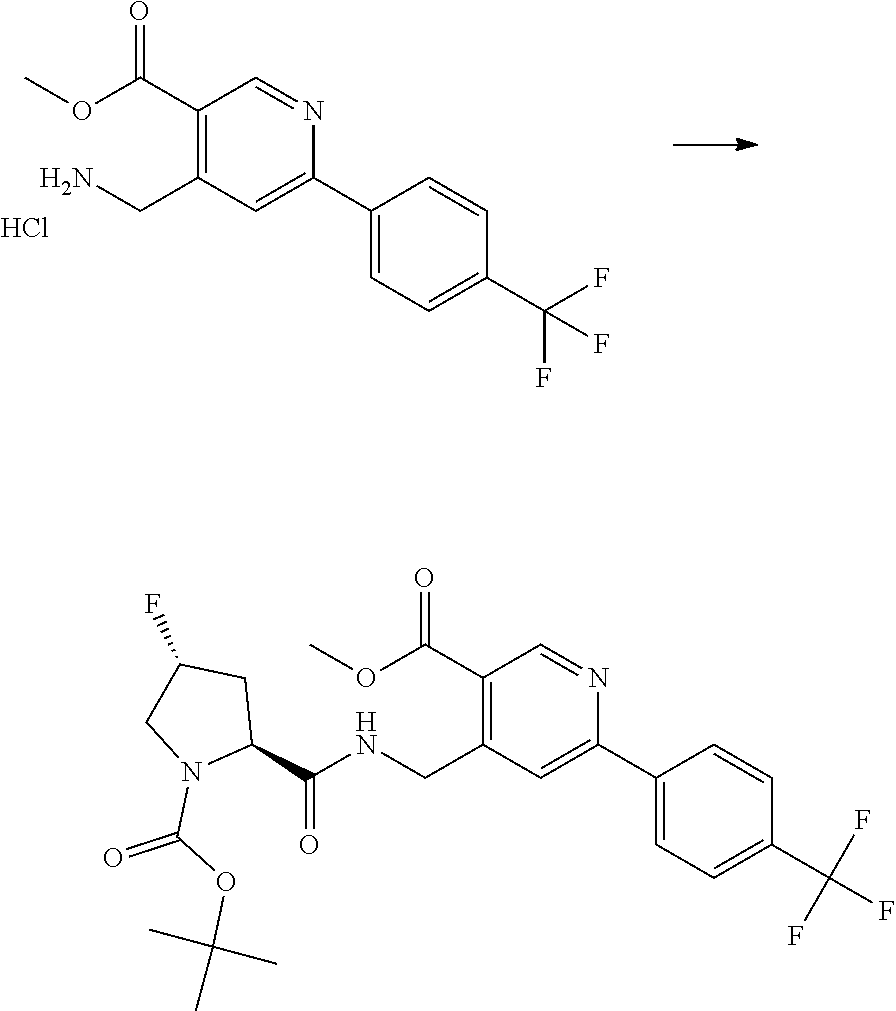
C1(C(=O)OC)=C(CNC(C2CC(F)CN2C(OC(C)(C)C)=O)=O)C=C(C2=CC=C(C(F)(F)F)C=C2)N=C1.C1(C(=O)OC)=C(CN)C=C(C2=CC=C(C(F)(F)F)C=C2)N=C1.Cl
